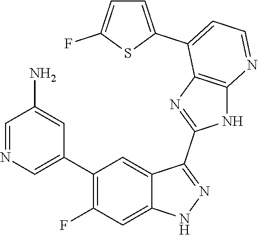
C1=NC=C(C2=C(F)C=C3C(=C2)C(C2=NC4=C(N2)N=CC=C4C2=CC=C(F)S2)=NN3)C=C1N
